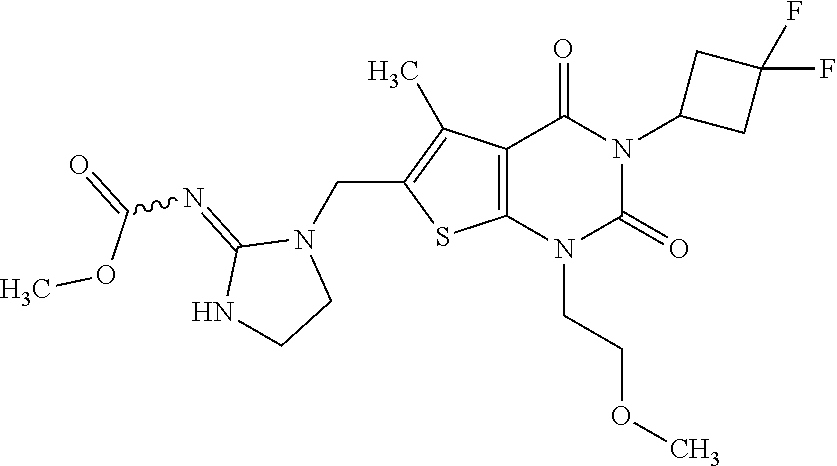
C12=C(N(CCOC)C(=O)N(C3CC(F)(F)C3)C1=O)SC(CN1C(=NC(=O)OC)NCC1)=C2C
